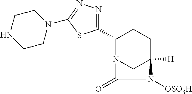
C1(C2=NN=C(N3CCNCC3)S2)N2CC([H])(CC1)N([OSO3H])C2=O
